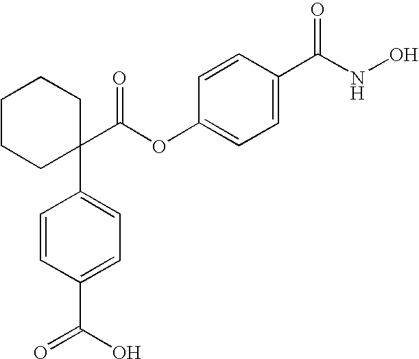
C1=CC(C(NO)=O)=CC=C1OC(C1(C2=CC=C(C(O)=O)C=C2)CCCCC1)=O
